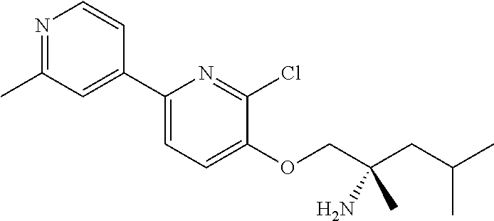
C1(C2=CC=C(OCC(CC(C)C)(N)C)C(Cl)=N2)=CC(C)=NC=C1
